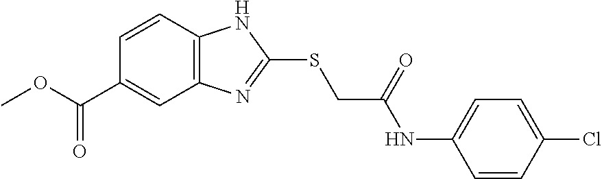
C12=C(C=CC(C(OC)=O)=C1)NC(SCC(NC1=CC=C(Cl)C=C1)=O)=N2
